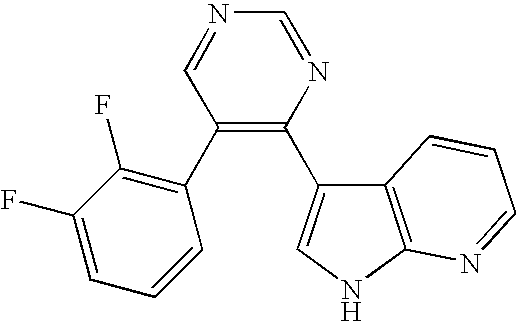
N1=CC(C2=C(F)C(F)=CC=C2)=C(C2=CNC3=C2C=CC=N3)N=C1
